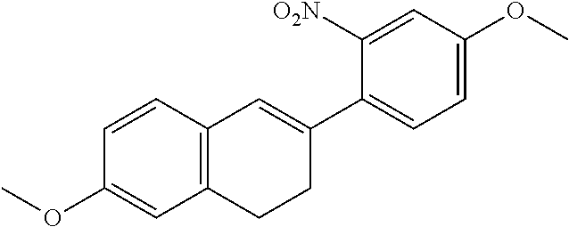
C12=C(C=CC(OC)=C1)C=C(C1=CC=C(OC)C=C1[O2N])CC2
